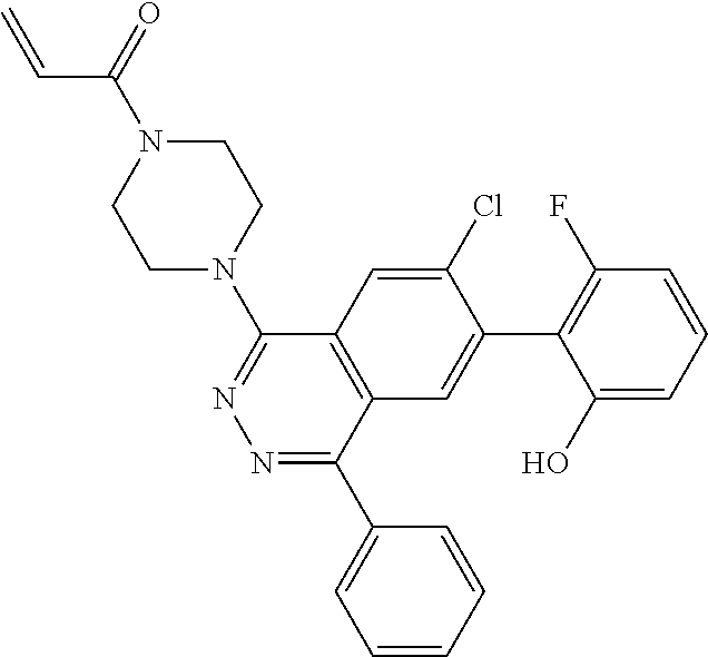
N1(C(=O)C=C)CCN(C2=NN=C(C3=CC=CC=C3)C3=C2C=C(Cl)C(C2=C(F)C=CC=C2O)=C3)CC1
